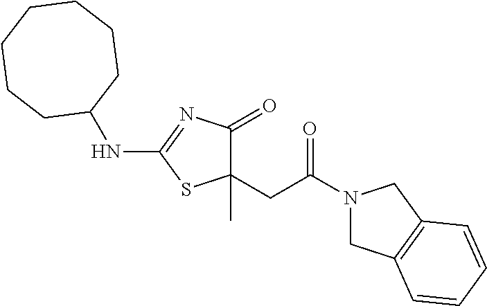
C1(CC(=O)N2CC3=C(C2)C=CC=C3)(C)C(=O)N=C(NC2CCCCCCC2)S1
